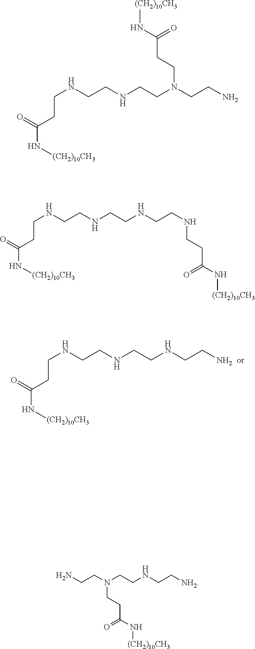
N(CCNCCNCCN)CCC(=O)N[(CH2)10CH3].N(CCNCCN(CCC(=O)N[(CH2)10CH3])CCN)CCC(=O)N[(CH2)10CH3].N(CCNCCNCCNCCC(=O)N[(CH2)10CH3])CCC(=O)N[(CH2)10CH3].NCCN(CCNCC[NH2])CCC(=O)N[(CH2)10CH3]
